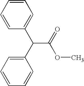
C1=CC(C(C2=CC=CC=C2)C(=O)OC)=CC=C1
